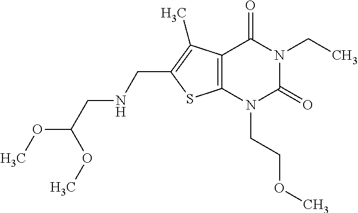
C12=C(N(CCOC)C(=O)N(CC)C1=O)SC(CNCC(OC)OC)=C2C
